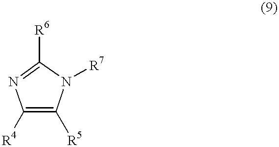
C1([R4])=C([R5])N([R7])C([R6])=N1
